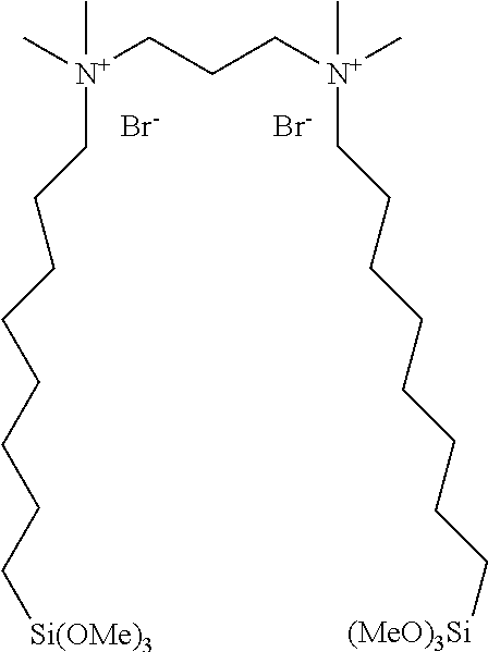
[N+](CCC[N+](CCCCCCCC[(MeO)3Si])(C)C)(CCCCCCCC[Si(OMe)3])(C)C.[Br-].[Br-]
